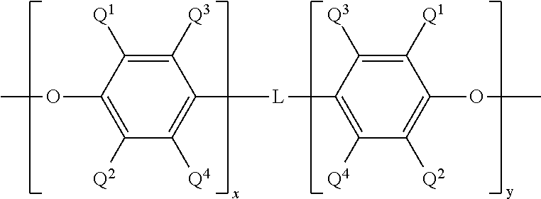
C1(OC)=C([Q2])C([Q4])=C([L]C2=C([Q4])C([Q2])=C(OC)C([Q1])=C2[Q3])C([Q3])=C1[Q1]
